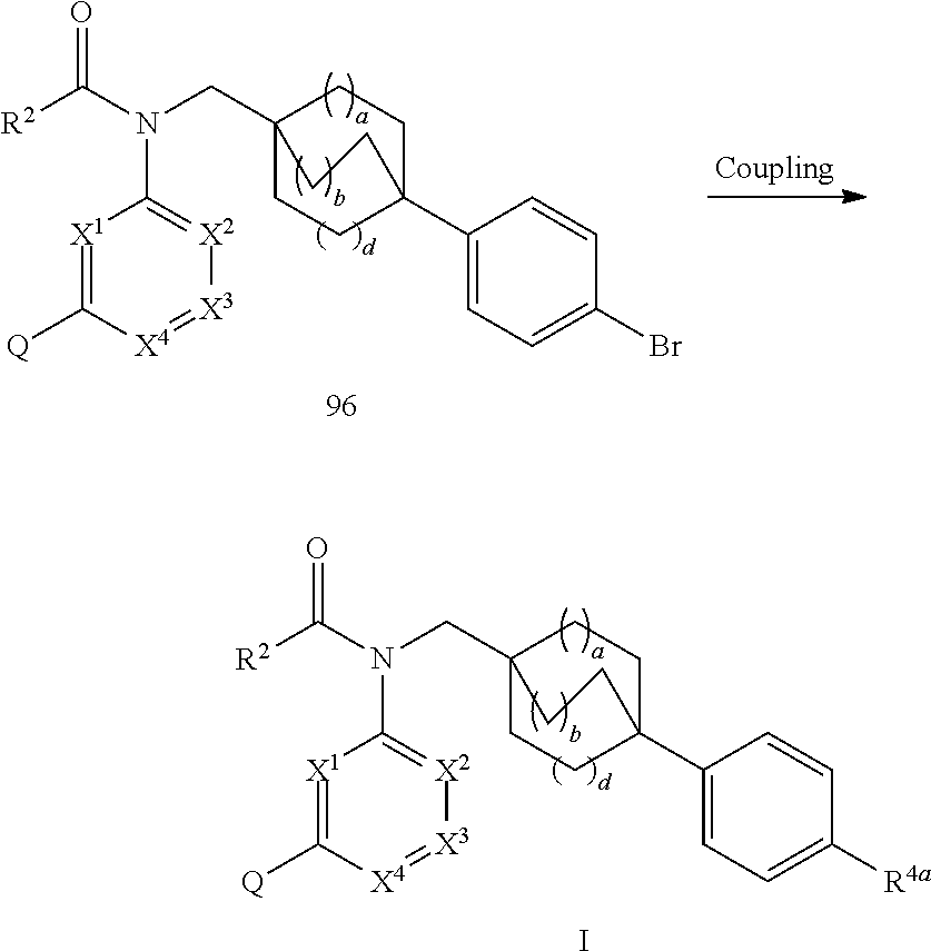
C12(CN(C3=[X2][X3]=[X4]C([Q])=[X1]3)C([R2])=O)CCC(C3=CC=C([R4a])C=C3)(CC1)CC2.I.C12(CN(C3=[X2][X3]=[X4]C([Q])=[X1]3)C([R2])=O)CCC(C3=CC=C(Br)C=C3)(CC1)CC2
